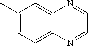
C1(C)=CC=C2C(=C1)N=CC=N2
